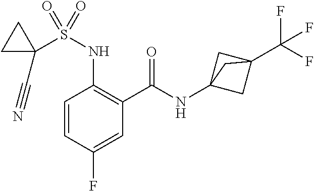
C1=CC(F)=CC(C(NC23CC(C(F)(F)F)(C2)C3)=O)=C1NS(C1(C#N)CC1)(=O)=O
